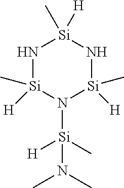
N1[Si](C)([H])N([Si]([H])(C)N(C)C)[Si]([H])(C)N[Si]1([H])C
